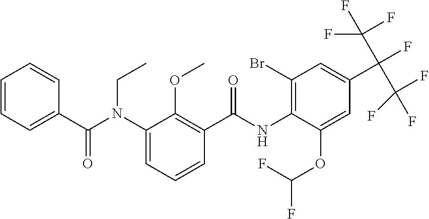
C1=CC=C(C(N(C2=CC=CC(C(NC3=C(Br)C=C(C(F)(C(F)(F)F)C(F)(F)F)C=C3OC(F)F)=O)=C2OC)CC)=O)C=C1
